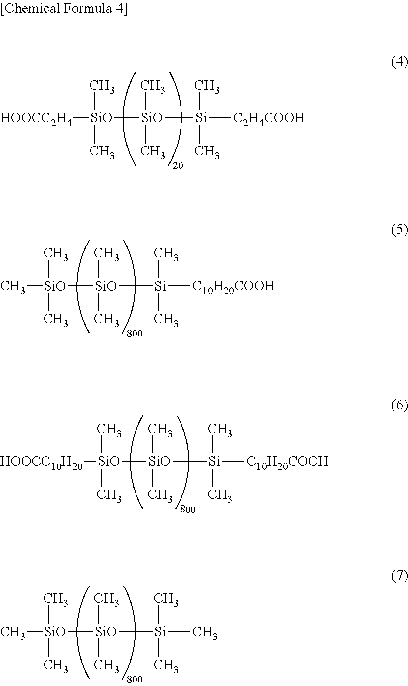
[HOOCC2H4][SiO]([SiO]([Si]([C2H4COOH])(C)C)(C)C)(C)C.[SiO]([SiO]([Si]([C10H20COOH])(C)C)(C)C)(C)(C)C.[HOOCC10H20][SiO]([SiO]([Si]([C10H20COOH])(C)C)(C)C)(C)C.[SiO]([SiO]([Si](C)(C)C)(C)C)(C)(C)C
